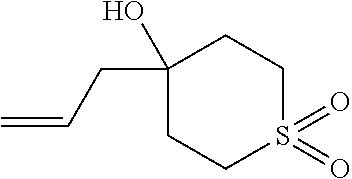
C1(CC=C)(O)CCS(=O)(=O)CC1
